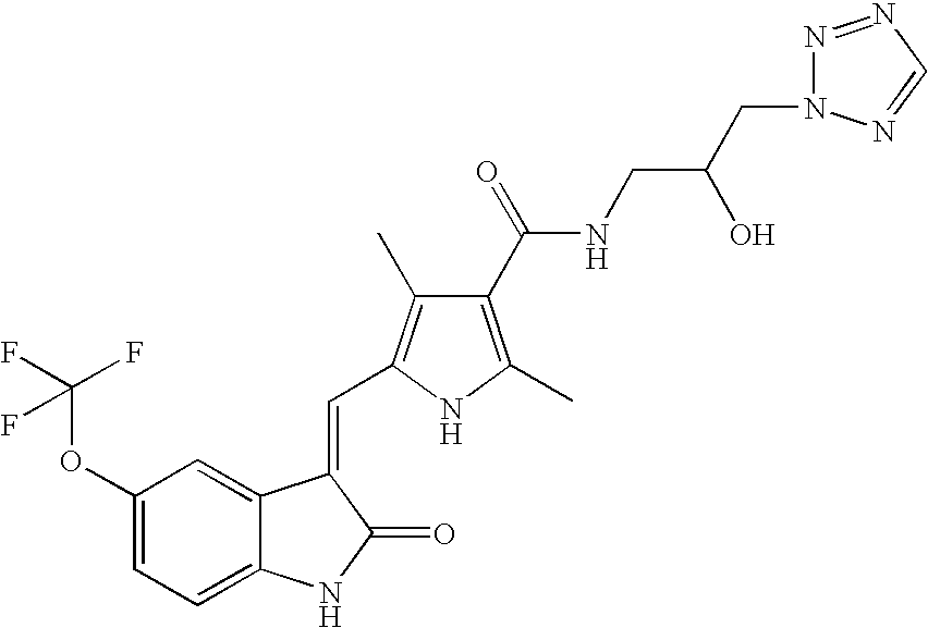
C1(OC(F)(F)F)=CC=C2C(=C1)C(=CC1=C(C)C(C(=O)NCC(O)CN3N=NC=N3)=C(C)N1)C(=O)N2
